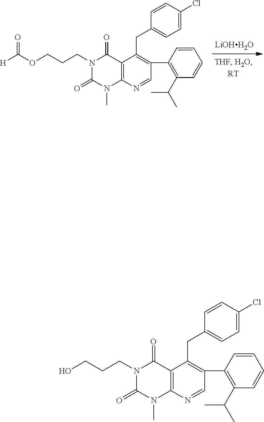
[LiOHH2O].N1(CCCOC([H])=O)C(=O)N(C)C2=C(C1=O)C(CC1=CC=C(Cl)C=C1)=C(C1=C(C(C)C)C=CC=C1)C=N2.N1(CCCO)C(=O)N(C)C2=C(C1=O)C(CC1=CC=C(Cl)C=C1)=C(C1=C(C(C)C)C=CC=C1)C=N2
